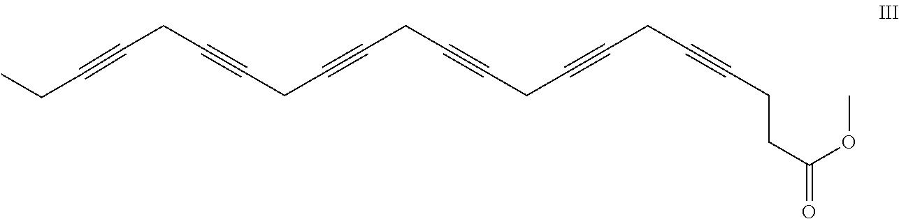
C(C)C#CCC#CCC#CCC#CCC#CCC#CCCC(=O)OC
